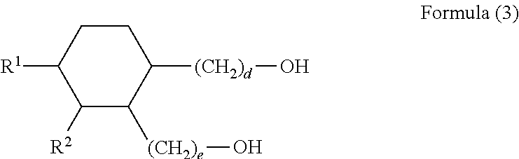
C1([R2])C([(CH2)e]O)C([(CH2)d]O)CCC1[R1]
